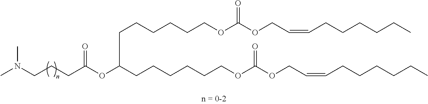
O(C(CCCCCCOC(OCC=CCCCCCC)=O)CCCCCCOC(OCC=CCCCCCC)=O)C(CCCN(C)C)=O
